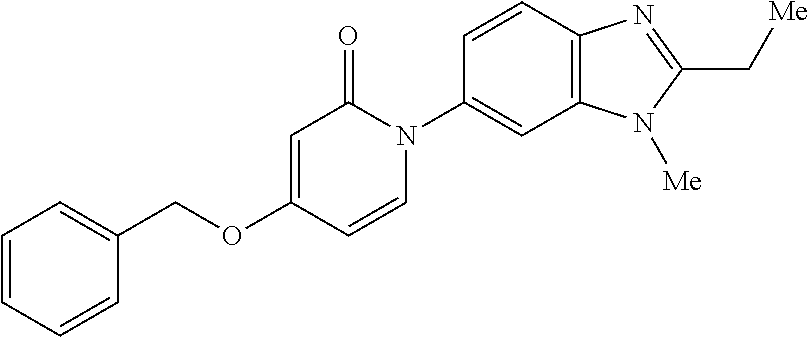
C1(COC2=CC(=O)N(C3=CC4=C(C=C3)N=C(C[Me])N4[Me])C=C2)=CC=CC=C1
